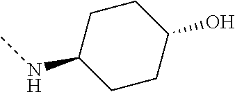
CNC1CCC(O)CC1
